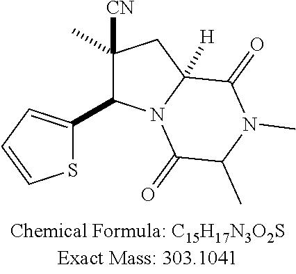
C1([CN])(C)CC2([H])N(C(=O)C(C)N(C)C2=O)C1C1=CC=CS1
